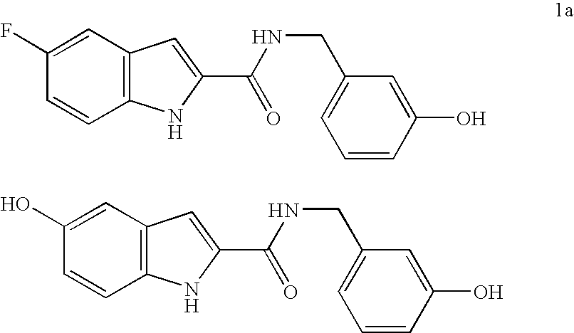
C12=C(C=C(F)C=C1)C=C(C(NCC1=CC=CC(O)=C1)=O)N2.C12=C(C=C(O)C=C1)C=C(C(NCC1=CC=CC(O)=C1)=O)N2
